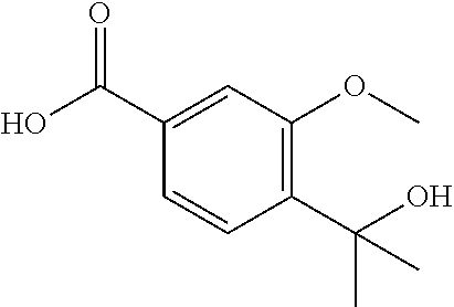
C1=CC(C(O)(C)C)=C(OC)C=C1C(O)=O
